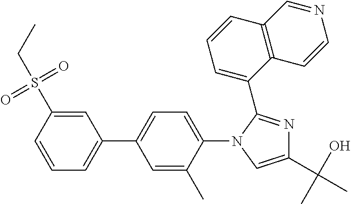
C1(C2=CC=CC(S(CC)(=O)=O)=C2)=CC=C(N2C=C(C(O)(C)C)N=C2C2=CC=CC3=C2C=CN=C3)C(C)=C1
